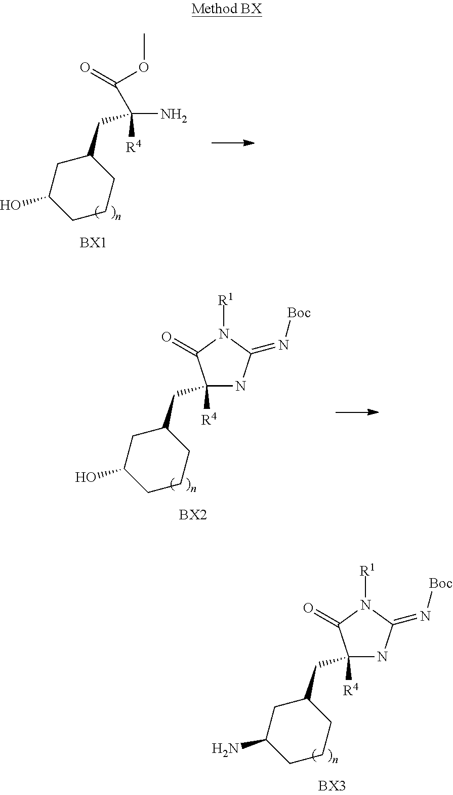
C1CCC(CC(C(=O)OC)(N)[R4])CC1O.C1CCC(CC2([R4])NC(=N[Boc])N([R1])C2=O)CC1O.C1CCC(CC2([R4])NC(=N[Boc])N([R1])C2=O)CC1N
